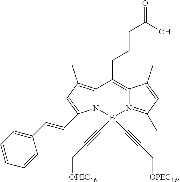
C12=C(C)C=C(C=CC3=CC=CC=C3)N1B(C#CC[OPEG16])(C#CC[OPEG16])N1=C(C)C=C(C)C1=C2CCCC(=O)O
